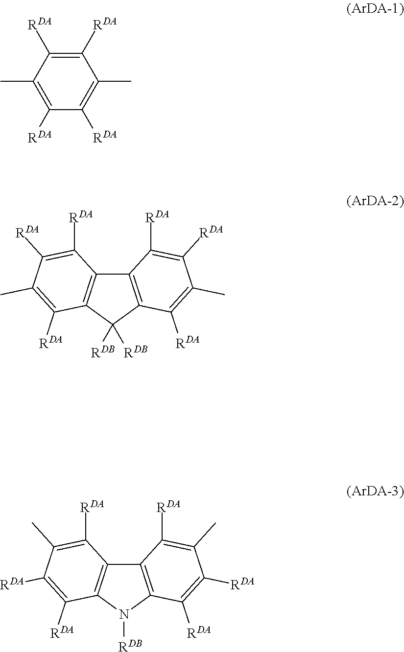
C12=C(C([RDB])([RDB])C3=C1C([RDA])=C([RDA])C(C)=C3[RDA])C([RDA])=C(C)C([RDA])=C2[RDA].C1(C)=C([RDA])C([RDA])=C(C)C([RDA])=C1[RDA].C12=C(N([RDB])C3=C1C([RDA])=C(C)C([RDA])=C3[RDA])C([RDA])=C([RDA])C(C)=C2[RDA]
